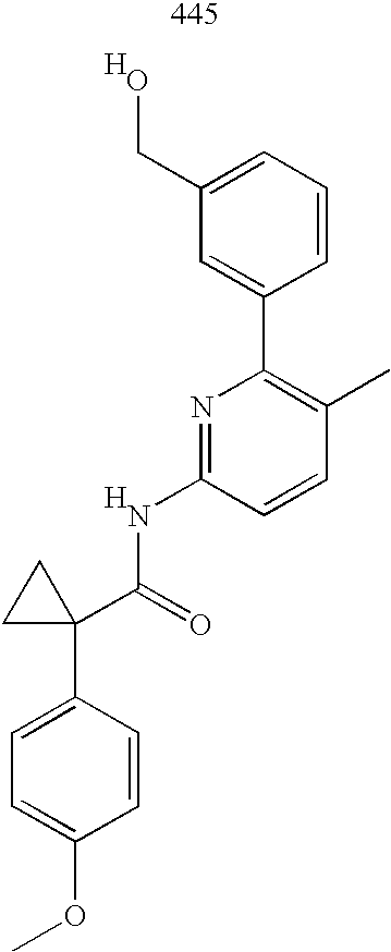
COC1=CC=C(C2(C(=O)NC3=NC(C4=CC(CO)=CC=C4)=C(C)C=C3)CC2)C=C1.[H].[H]
